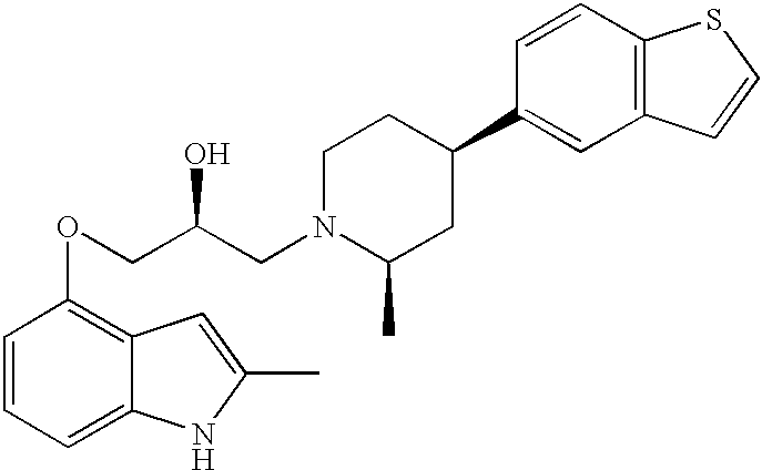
C1=CC=C2C(=C1OCC(CN1C(C)CC(C3=CC4=C(C=C3)SC=C4)CC1)O)C=C(C)N2
